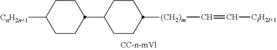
[CnH2n+1]C1CCC(C2CCC([(CH2)m]C=C[ClH2l+1])CC2)CC1
